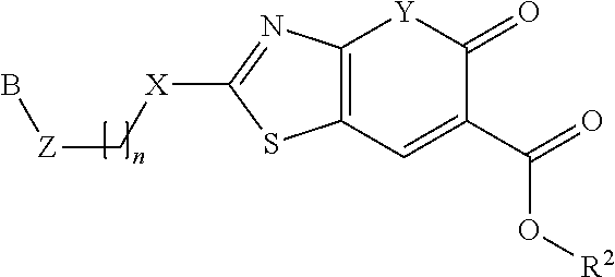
C12=C(C=C(C(=O)O[R2])C(=O)[Y]1)SC([X]C[Z]B)=N2
